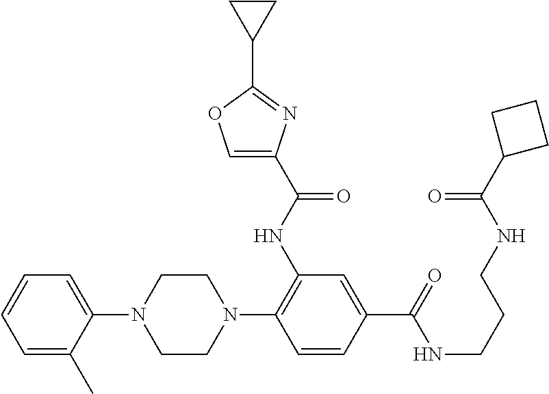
C1(N2CCN(C3=C(NC(=O)C4=COC(C5CC5)=N4)C=C(C(NCCCNC(C4CCC4)=O)=O)C=C3)CC2)=CC=CC=C1C
